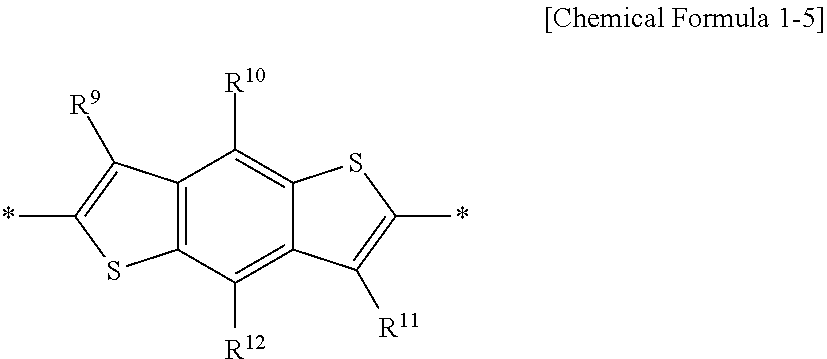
C12=C(C([R12])=C3C(=C1[R10])SC(*)=C3[R11])SC(*)=C2[R9]
